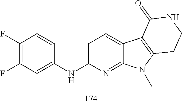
C1(F)=C(F)C=C(NC2=CC=C3C(=N2)N(C)C2=C3C(=O)NCC2)C=C1
